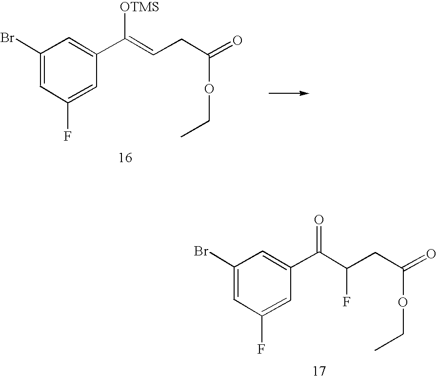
C1(C(=O)C(CC(=O)OCC)F)=CC(Br)=CC(F)=C1.C1(C([OTMS])=CCC(=O)OCC)=CC(Br)=CC(F)=C1
